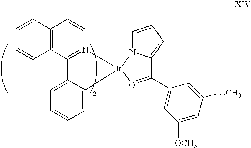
C1=CC2=C(C=C1)C=CN1=C2C2=CC=CC=C2[Ir]12N1C=CC=C1C(C1=CC([OCH3])=CC([OCH3])=C1)=O2
